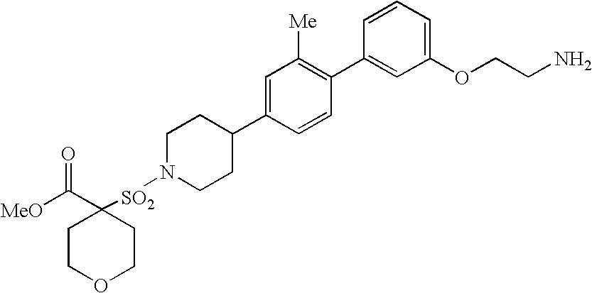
[MeO]C(C1([SO2]N2CCC(C3=CC([Me])=C(C4=CC(OCCN)=CC=C4)C=C3)CC2)CCOCC1)=O
